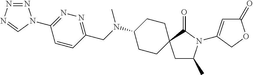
N1=NN=CN1C1=NN=C(CN(C)C2CCC3(CC2)CC(C)N(C2=CC(=O)OC2)C3=O)C=C1
